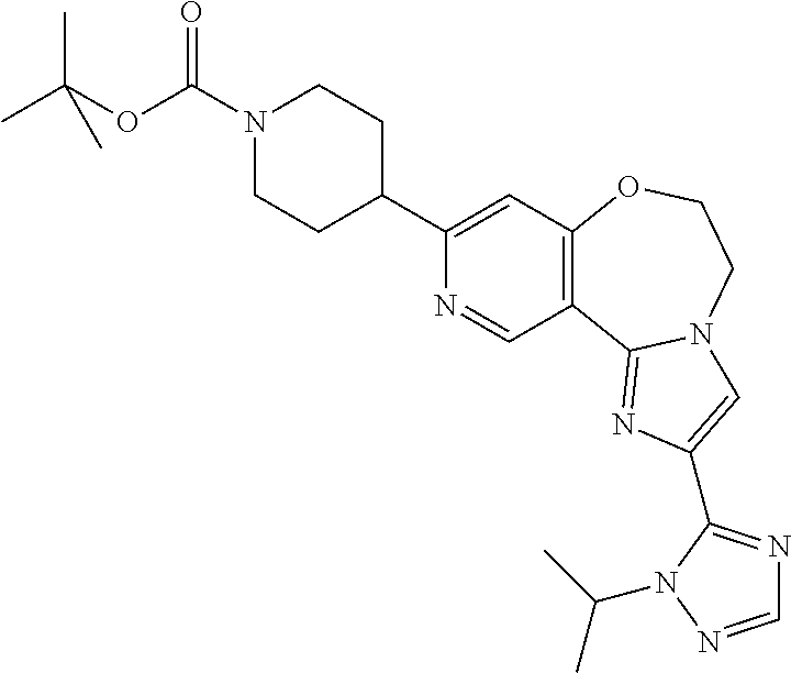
C12=C(OCCN3C1=NC(C1=NC=NN1C(C)C)=C3)C=C(C1CCN(C(OC(C)(C)C)=O)CC1)N=C2
